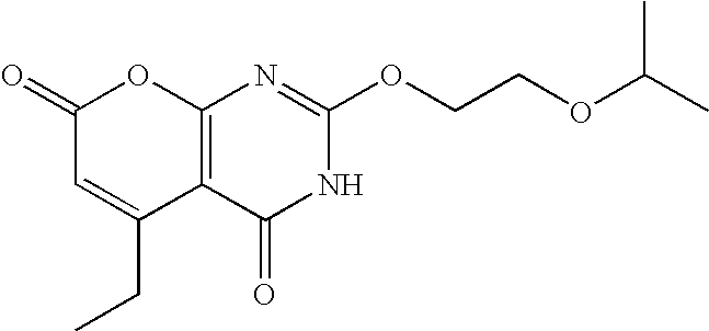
C12=C(C(=O)NC(OCCOC(C)C)=N1)C(CC)=CC(=O)O2
